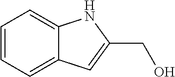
C1=CC=C2C(=C1)NC(CO)=C2
